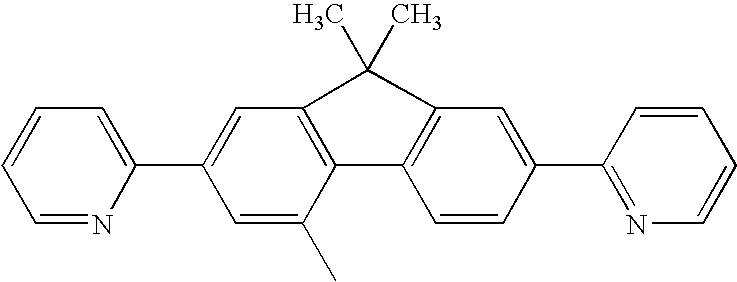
C1=C(C2=CC=CC=N2)C=C(C)C2=C1C(C)(C)C1=C2C=CC(C2=NC=CC=C2)=C1
